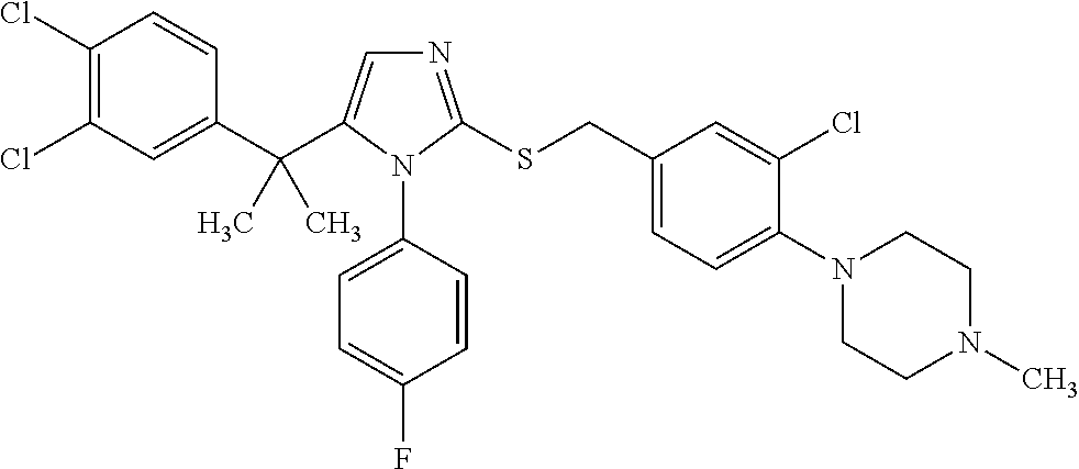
C1(C(C)(C)C2=CN=C(SCC3=CC=C(N4CCN(C)CC4)C(Cl)=C3)N2C2=CC=C(F)C=C2)=CC(Cl)=C(Cl)C=C1
